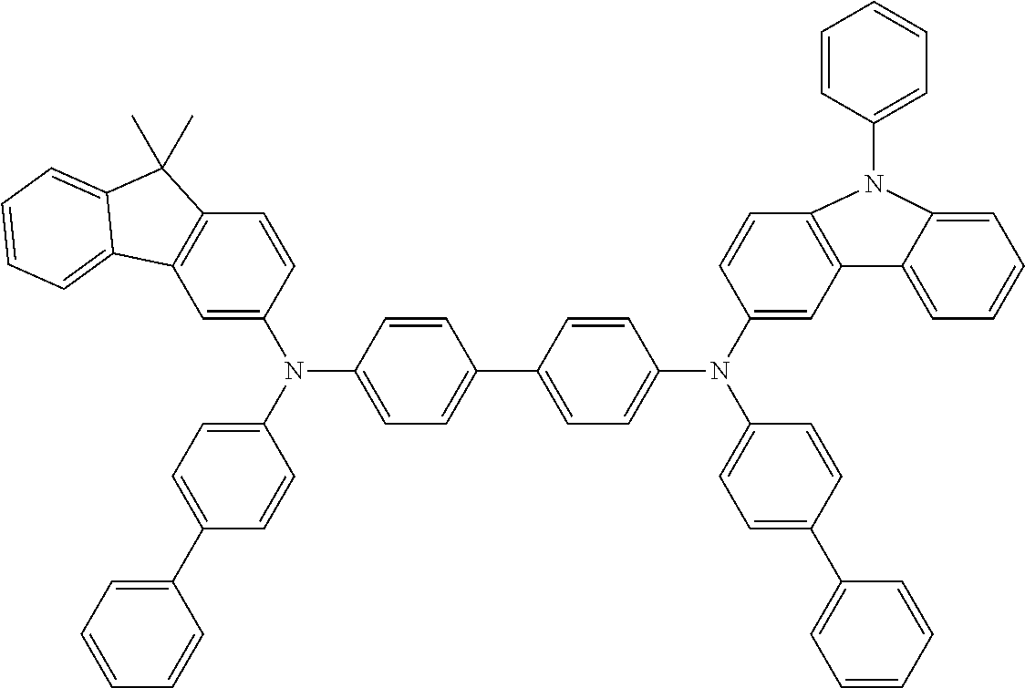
C1=C(N(C2=CC=C(C3=CC=C(N(C4=CC=C(C5=CC=CC=C5)C=C4)C4=CC5=C(C=C4)N(C4=CC=CC=C4)C4=CC=CC=C54)C=C3)C=C2)C2=CC=C(C3=CC=CC=C3)C=C2)C=CC2=C1C1=CC=CC=C1C2(C)C
